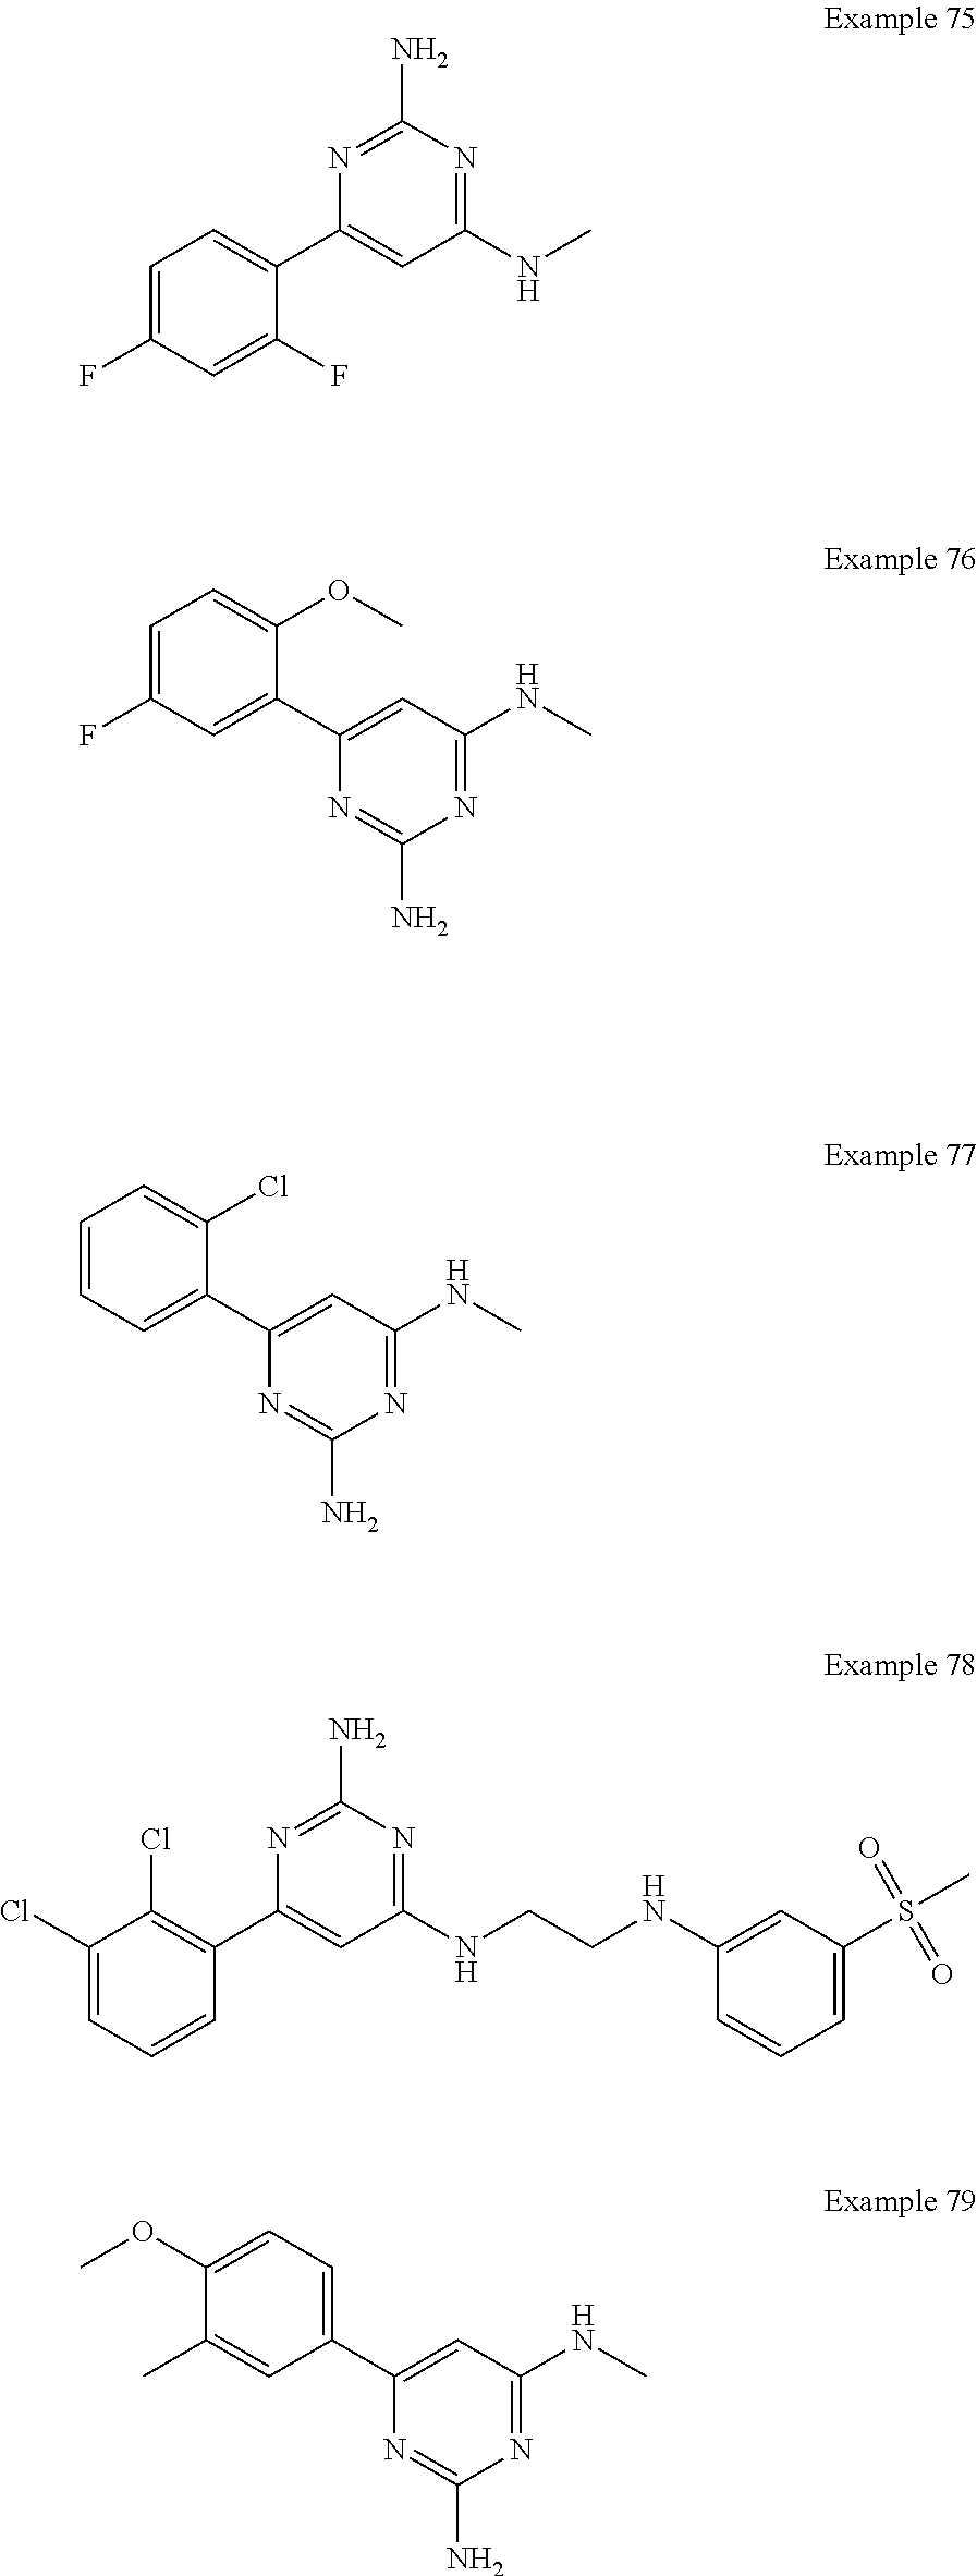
C1=C(F)C=C(F)C(C2=CC(NC)=NC(N)=N2)=C1.C1=C(F)C=C(C2=CC(NC)=NC(N)=N2)C(OC)=C1.C1=CC=C(C2=CC(NC)=NC(N)=N2)C(Cl)=C1.C1(Cl)=CC=CC(C2=CC(NCCNC3=CC(S(C)(=O)=O)=CC=C3)=NC(N)=N2)=C1Cl.C1(OC)=CC=C(C2=CC(NC)=NC(N)=N2)C=C1C
